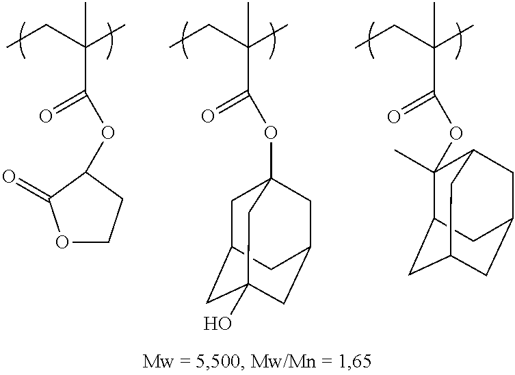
CCC(C)(C(OC1CCOC1=O)=O)C.CCC(C)(C(OC1(C)C2CC3CC(CC1C3)C2)=O)C.CCC(C)(C(OC12CC3CC(O)(CC(C1)C3)C2)=O)C
